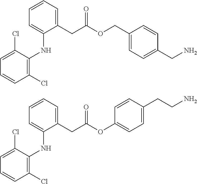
C1=CC=C(CC(=O)OCC2=CC=C(CN)C=C2)C(NC2=C(Cl)C=CC=C2Cl)=C1.C1=C(NC2=C(Cl)C=CC=C2Cl)C(CC(=O)OC2=CC=C(CCN)C=C2)=CC=C1
